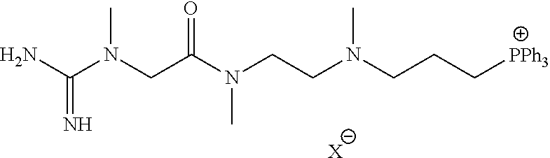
CN(CC(N(CCN(CCC[PPh3])C)C)=O)C(N)=N.[X]
